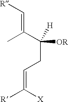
C(=C(C([H])([OR])CC=C([R])[X])C)[R]
